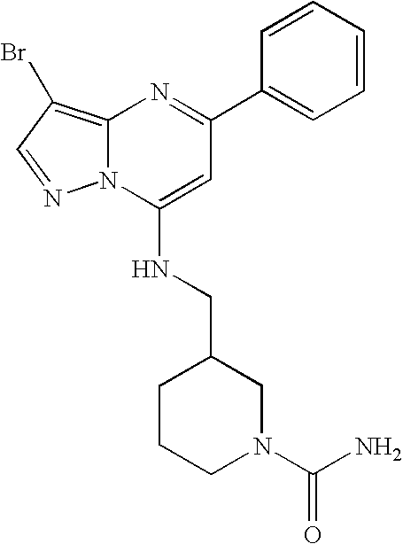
C12=C(Br)C=NN1C(NCC1CCCN(C(N)=O)C1)=CC(C1=CC=CC=C1)=N2
